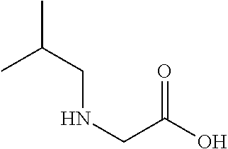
C(CNCC(O)=O)(C)C
